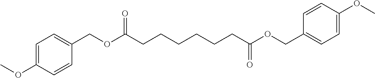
C(CCCCCC(=O)OCC1=CC=C(OC)C=C1)C(=O)OCC1=CC=C(OC)C=C1
